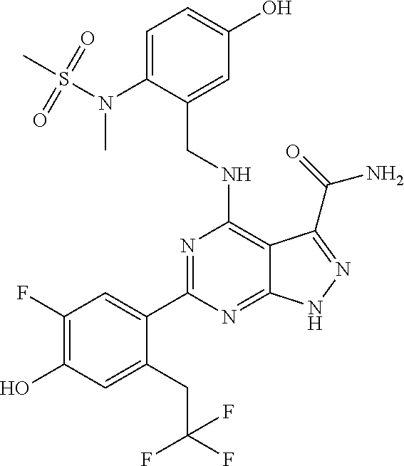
C(NC1=C2C(=NC(C3=CC(F)=C(O)C=C3CC(F)(F)F)=N1)NN=C2C(N)=O)C1=CC(O)=CC=C1N(S(C)(=O)=O)C
